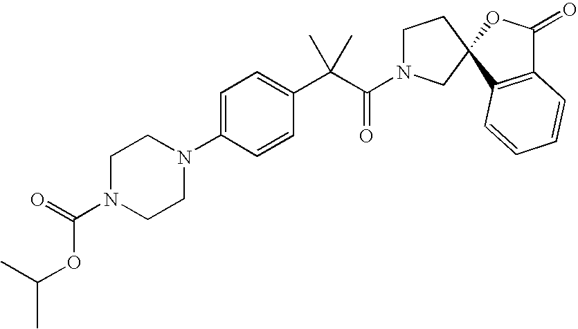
C1=C(N2CCN(C(=O)OC(C)C)CC2)C=CC(C(C(=O)N2CCC3(C2)C2=C(C(=O)O3)C=CC=C2)(C)C)=C1
